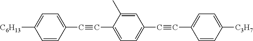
[C6H13]C1=CC=C(C#CC2=CC=C(C#CC3=CC=C([C3H7])C=C3)C=C2C)C=C1
